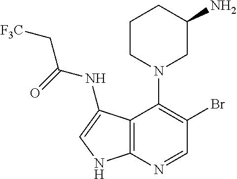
C1CN(C2=C(Br)C=NC3=C2C(NC(=O)C[F3C])=CN3)CC(N)C1
